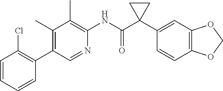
C1(C)=C(C2=C(Cl)C=CC=C2)C=NC(NC(C2(C3=CC4=C(C=C3)OCO4)CC2)=O)=C1C
